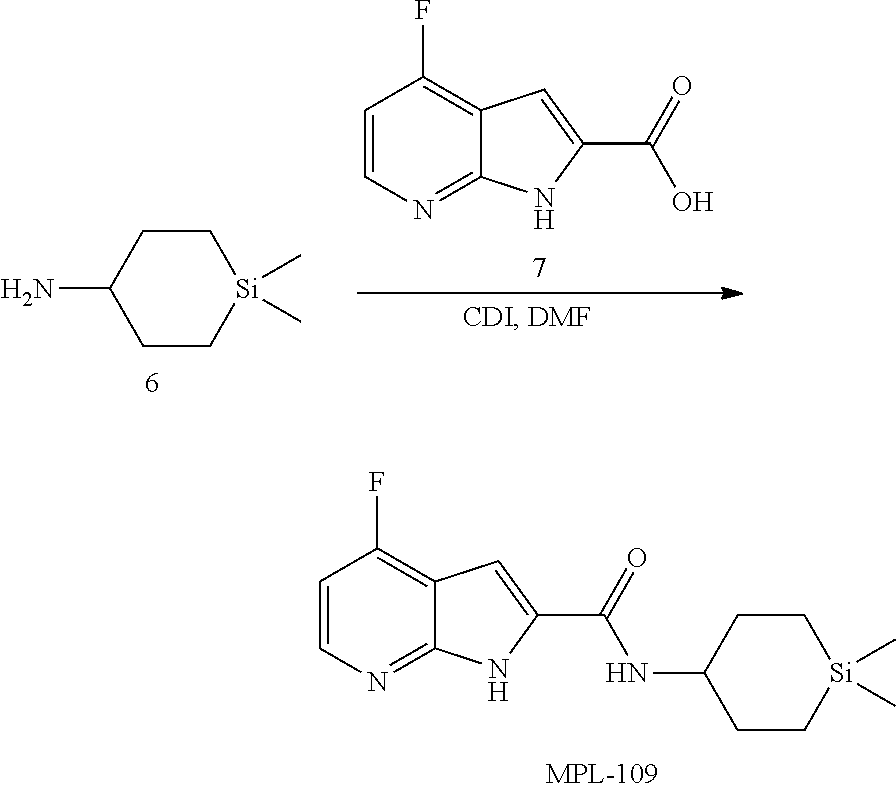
C1=CN=C2C(=C1F)C=C(C(=O)NC1CC[Si](C)(C)CC1)N2.C1=CN=C2C(=C1F)C=C(C(=O)O)N2.NC1CC[Si](C)(C)CC1
